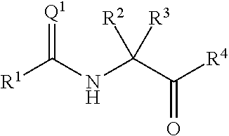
[R1]C(=[Q1])NC(C(=O)[R4])([R2])[R3]
